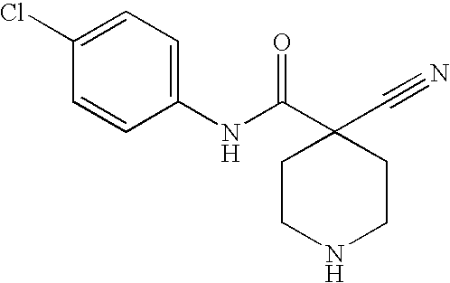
C1=C(Cl)C=CC(NC(C2(C#N)CCNCC2)=O)=C1
